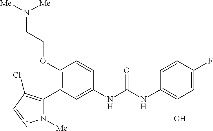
C1(OCCN([Me])[Me])=C(C2=C(Cl)C=NN2[Me])C=C(NC(=O)NC2=C(O)C=C(F)C=C2)C=C1
